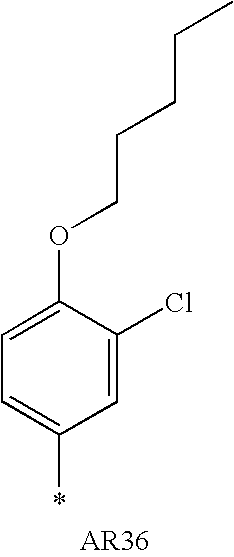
C1=C(OCCCCC)C(Cl)=CC(*)=C1
